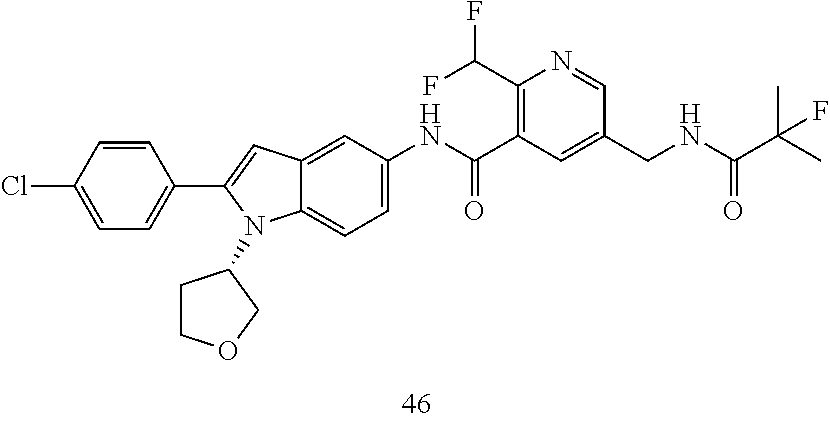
C1(Cl)=CC=C(C2=CC3=CC(NC(C4=C(C(F)F)N=CC(CNC(C(C)(C)F)=O)=C4)=O)=CC=C3N2C2CCOC2)C=C1
